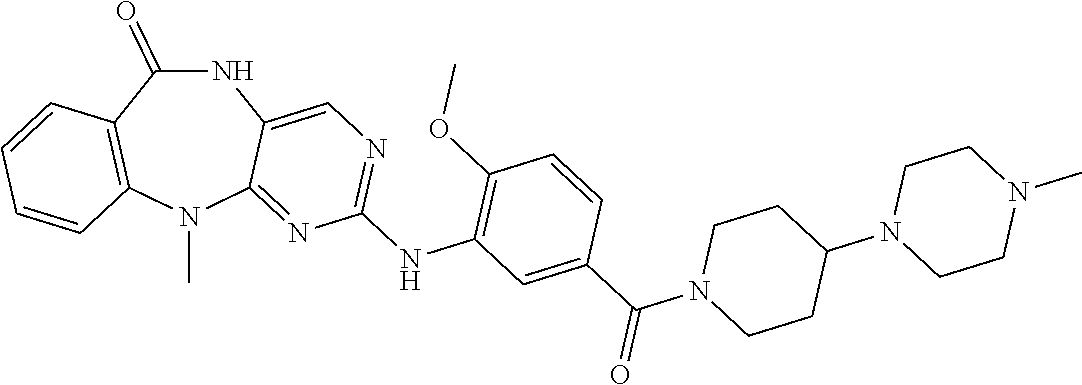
N1C(=O)C2=C(N(C)C3=NC(NC4=C(OC)C=CC(C(=O)N5CCC(N6CCN(C)CC6)CC5)=C4)=NC=C13)C=CC=C2
